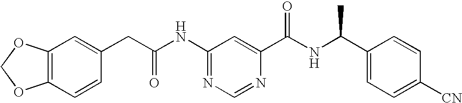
C12=C(C=CC(CC(NC3=NC=NC(C(NC(C4=CC=C([CN])C=C4)C)=O)=C3)=O)=C1)OCO2
